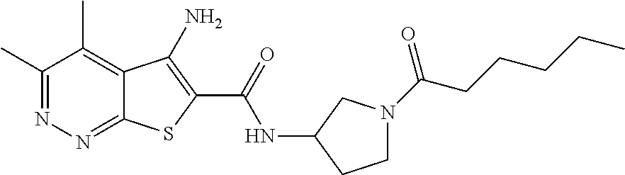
C1(C)=NN=C2C(=C1C)C(N)=C(C(=O)NC1CCN(C(CCCCC)=O)C1)S2
